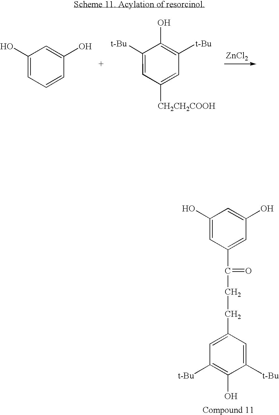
C1([t-Bu])=CC([CH2CH2COOH])=CC([t-Bu])=C1O.[ZnCl2].C1(O)=CC=CC(O)=C1.C1(O)=CC(C(CCC2=CC([t-Bu])=C(O)C([t-Bu])=C2)=O)=CC(O)=C1
